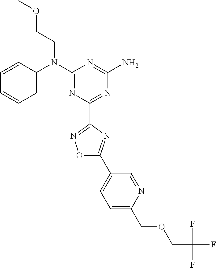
C1=CC(N(C2=NC(C3=NOC(C4=CC=C(COCC(F)(F)F)N=C4)=N3)=NC(N)=N2)CCOC)=CC=C1
